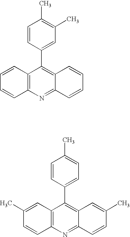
C1=CC2=C(C=C1)N=C1C(=C2C2=CC(C)=C(C)C=C2)C=CC=C1.C1(C)=CC2=C(C=C1)N=C1C(=C2C2=CC=C(C)C=C2)C=C(C)C=C1
